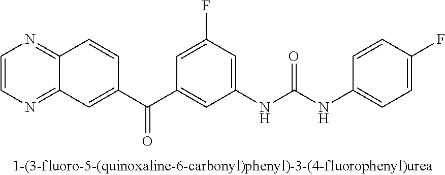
C1(F)=CC=C(NC(NC2=CC(F)=CC(C(C3=CC4=NC=CN=C4C=C3)=O)=C2)=O)C=C1
